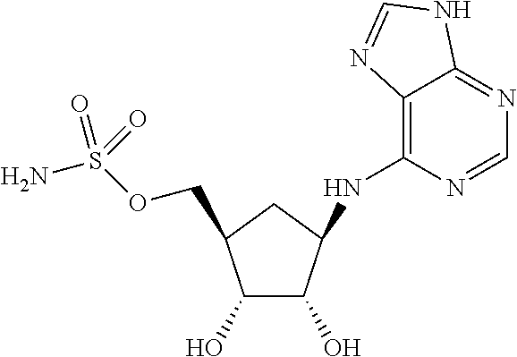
C1(O)C(O)C(NC2=C3C(=NC=N2)NC=N3)CC1COS(N)(=O)=O
